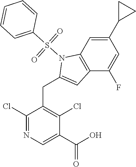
C1(Cl)=NC=C(C(=O)O)C(Cl)=C1CC1=CC2=C(N1S(C1=CC=CC=C1)(=O)=O)C=C(C1CC1)C=C2F
